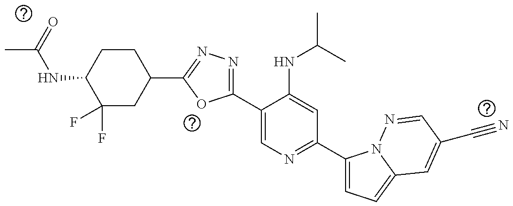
C1(C2=NN=C(C3CCC(NC(=O)C)C(F)(F)C3)O2)=CN=C(C2=CC=C3N2N=CC(C#N)=C3)C=C1NC(C)C
